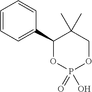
C1=CC=C(C2C(C)(C)COP(=O)(O)O2)C=C1
